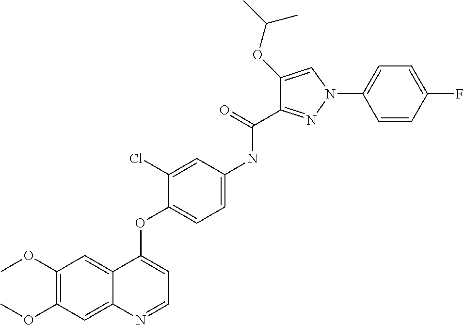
C1(OC)=C(OC)C=C2C(=C1)C(OC1=CC=C(NC(C3=NN(C4=CC=C(F)C=C4)C=C3OC(C)C)=O)C=C1Cl)=CC=N2
